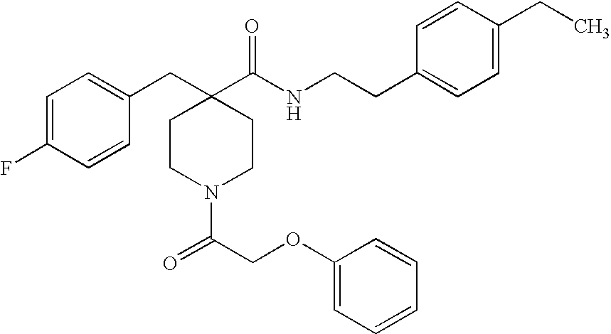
C1=C(F)C=CC(CC2(C(=O)NCCC3=CC=C(CC)C=C3)CCN(C(COC3=CC=CC=C3)=O)CC2)=C1
